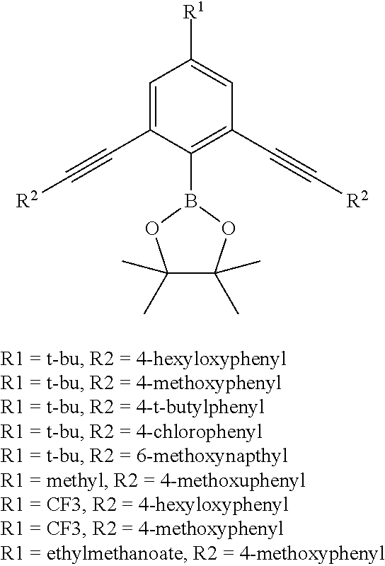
C1=C(C#C[R2])C(B2OC(C)(C)C(C)(C)O2)=C(C#C[R2])C=C1[R1]
